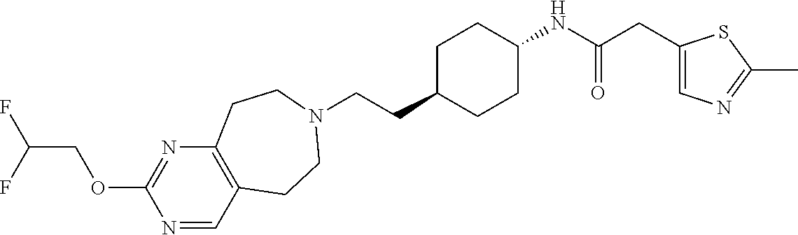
C(CC1CCC(NC(CC2=CN=C(C)S2)=O)CC1)N1CCC2=C(N=C(OCC(F)F)N=C2)CC1
